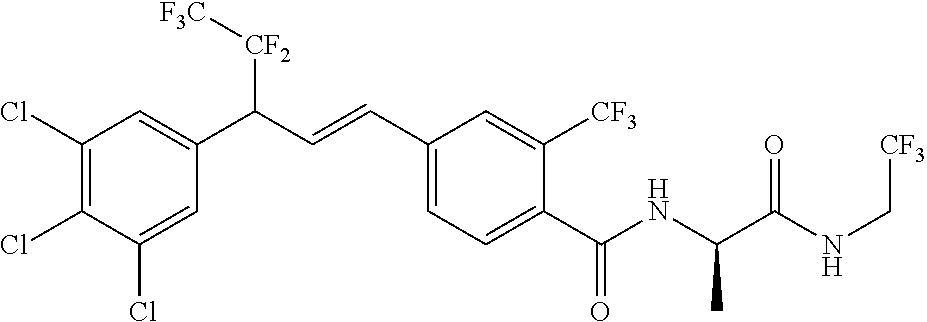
C1(Cl)=C(Cl)C(Cl)=CC(C(C=CC2=CC=C(C(NC(C(NC[CF3])=O)C)=O)C([CF3])=C2)[CF2][F3C])=C1
